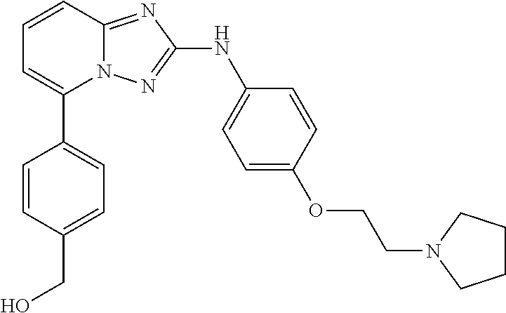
C1=CC2=NC(NC3=CC=C(OCCN4CCCC4)C=C3)=NN2C(C2=CC=C(CO)C=C2)=C1
